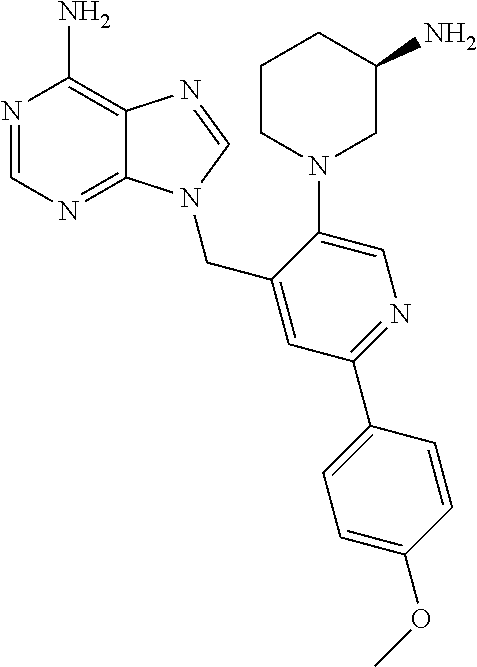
N1=CN=C2C(=C1N)N=CN2CC1=CC(C2=CC=C(OC)C=C2)=NC=C1N1CC(N)CCC1
